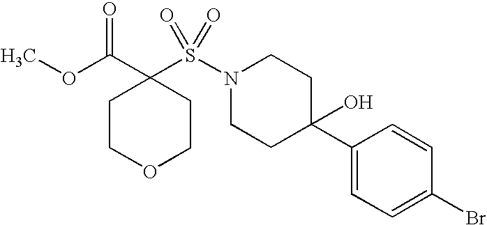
S(N1CCC(C2=CC=C(Br)C=C2)(O)CC1)(C1(C(OC)=O)CCOCC1)(=O)=O
